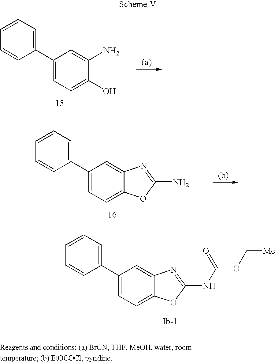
C1=CC=CC(C2=CC=C(O)C(N)=C2)=C1.C1=CC=CC(C2=CC=C3C(=C2)N=C(N)O3)=C1.C1=CC=CC(C2=CC=C3C(=C2)N=C(NC(OC[Me])=O)O3)=C1
